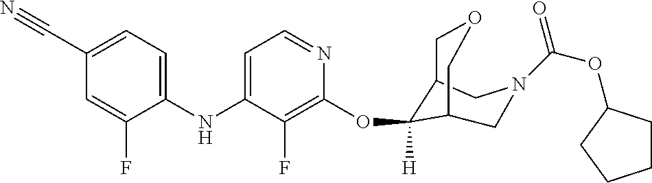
C(C1=CC=C(NC2=CC=NC(OC3([H])C4COCC3CN(C(OC3CCCC3)=O)C4)=C2F)C(F)=C1)#N
